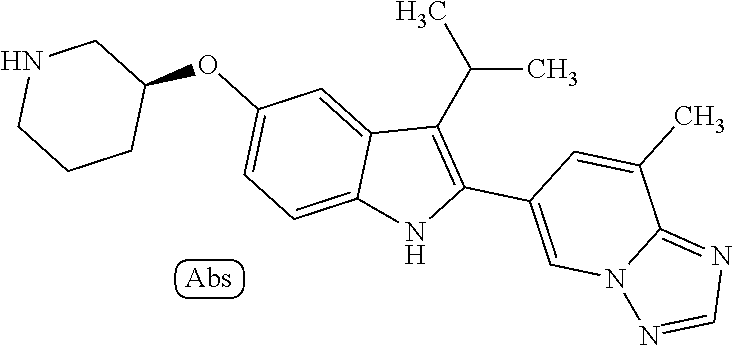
C(C)(C)C1=C(C2=CN3C(=NC=N3)C(C)=C2)NC2=CC=C(OC3CNCCC3)C=C12
